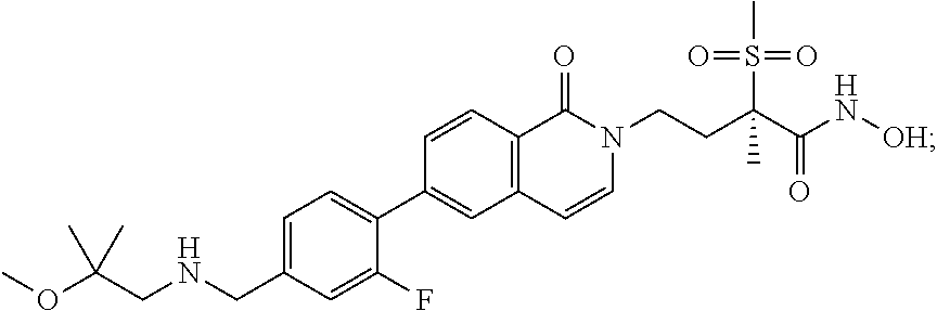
C1(C2=CC3=C(C=C2)C(=O)N(CCC(C(N[OH])=O)(S(C)(=O)=O)C)C=C3)=CC=C(CNCC(OC)(C)C)C=C1F
